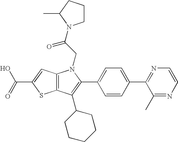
C(C1=CC2=C(S1)C(C1CCCCC1)=C(C1=CC=C(C3=NC=CN=C3C)C=C1)N2CC(=O)N1CCCC1C)(=O)O
